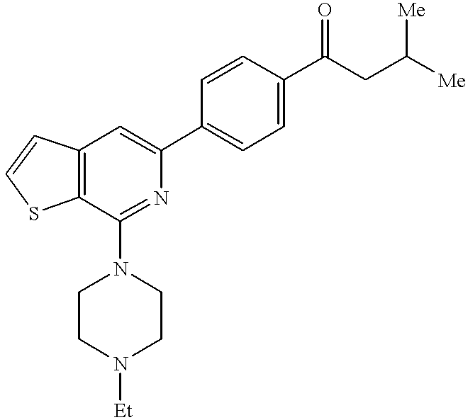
C12=C(C(N3CCN([Et])CC3)=NC(C3=CC=C(C(CC([Me])[Me])=O)C=C3)=C1)SC=C2
